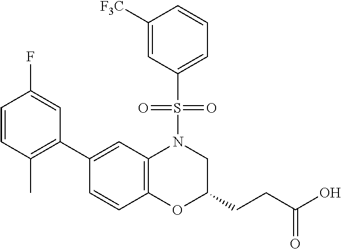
C1(C2=C(C)C=CC(F)=C2)=CC2=C(C=C1)OC(CCC(O)=O)CN2S(=O)(=O)C1=CC=CC([F3C])=C1
